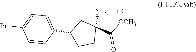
C1(C2=CC=C(Br)C=C2)CCC(C([OCH3])=O)(NCl)C1
